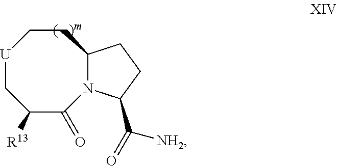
C1([R13])C(=O)N2C(CC[U]C1)CCC2C([NH2])=O
